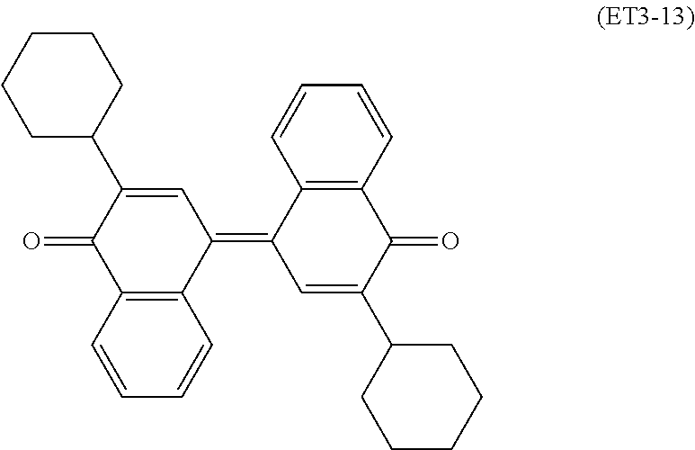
C1(=C2C=C(C3CCCCC3)C(=O)C3=C2C=CC=C3)C=C(C2CCCCC2)C(=O)C2=C1C=CC=C2
